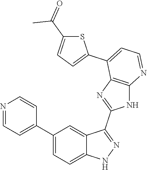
C1(C2=CC=C3C(=C2)C(C2=NC4=C(N2)N=CC=C4C2=CC=C(C(=O)C)S2)=NN3)=CC=NC=C1
